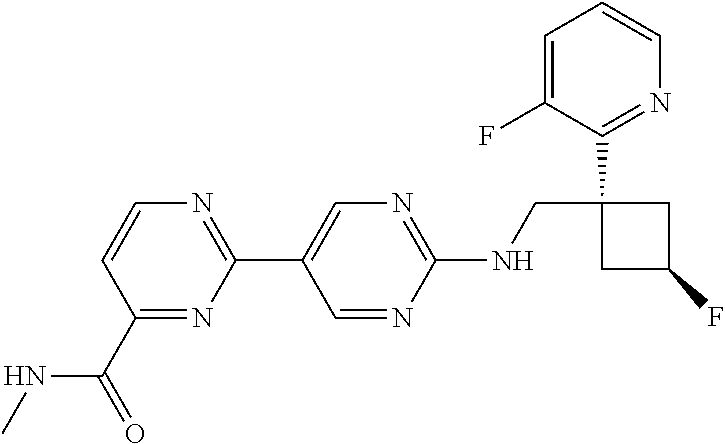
C1(C2=CN=C(NCC3(C4=NC=CC=C4F)CC(F)C3)N=C2)=NC=CC(C(=O)NC)=N1
